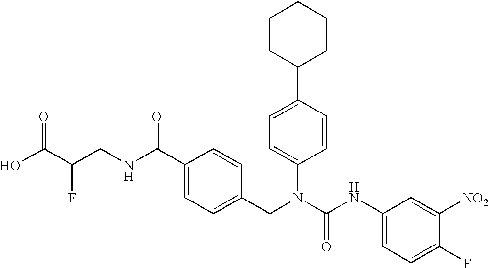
OC(C(CNC(C1=CC=C(CN(C(NC2=CC=C(F)C([NO2])=C2)=O)C2=CC=C(C3CCCCC3)C=C2)C=C1)=O)F)=O
